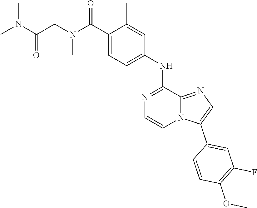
C12=NC=C(C3=CC(F)=C(OC)C=C3)N1C=CN=C2NC1=CC=C(C(N(C)CC(N(C)C)=O)=O)C(C)=C1
